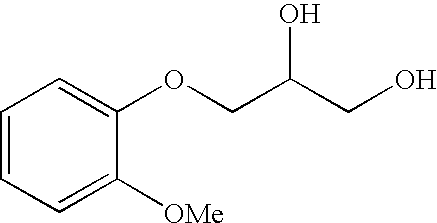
C1=CC=C([OMe])C(OCC(CO)O)=C1
